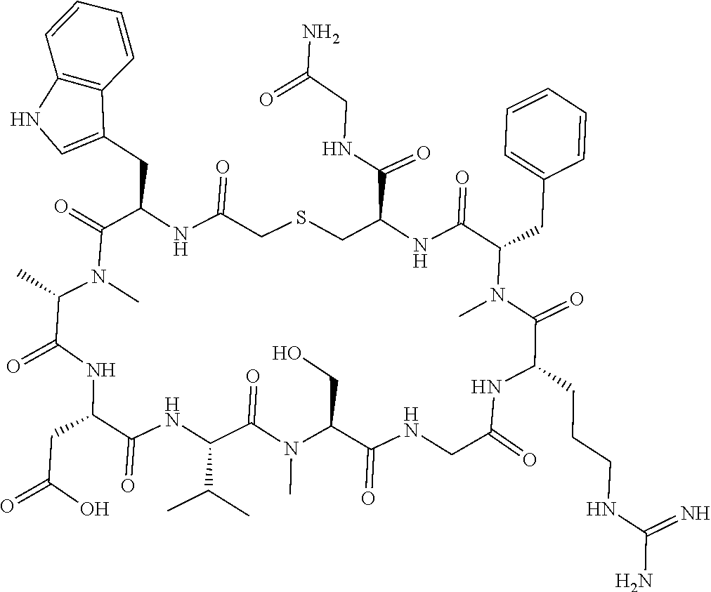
N1(C)C(=O)C(C(C)C)NC(=O)C(CC(=O)O)NC(=O)C(C)N(C)C(=O)C(CC2=CNC3=C2C=CC=C3)NC(=O)CSCC(C(NCC(=O)N)=O)NC(=O)C(CC2=CC=CC=C2)N(C)C(=O)C(CCCNC(=N)N)NC(=O)CNC(=O)C1CO
